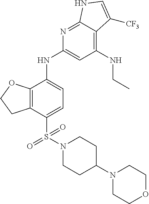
C12=C(C(NC3=CC(NCC)=C4C(=N3)NC=C4[CF3])=CC=C1S(=O)(N1CCC(N3CCOCC3)CC1)=O)OCC2
